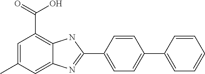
C1=C(C)C=C2C(=C1C(O)=O)NC(C1=CC=C(C3=CC=CC=C3)C=C1)=N2
